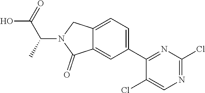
C12=CC(C3=NC(Cl)=NC=C3Cl)=CC=C1CN(C(C(O)=O)C)C2=O
